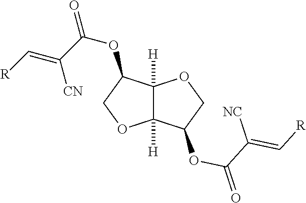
C([R])=C(C(OC1C2([H])C([H])(OC1)C(OC(C(=C[R])[NC])=O)CO2)=O)[CN]
